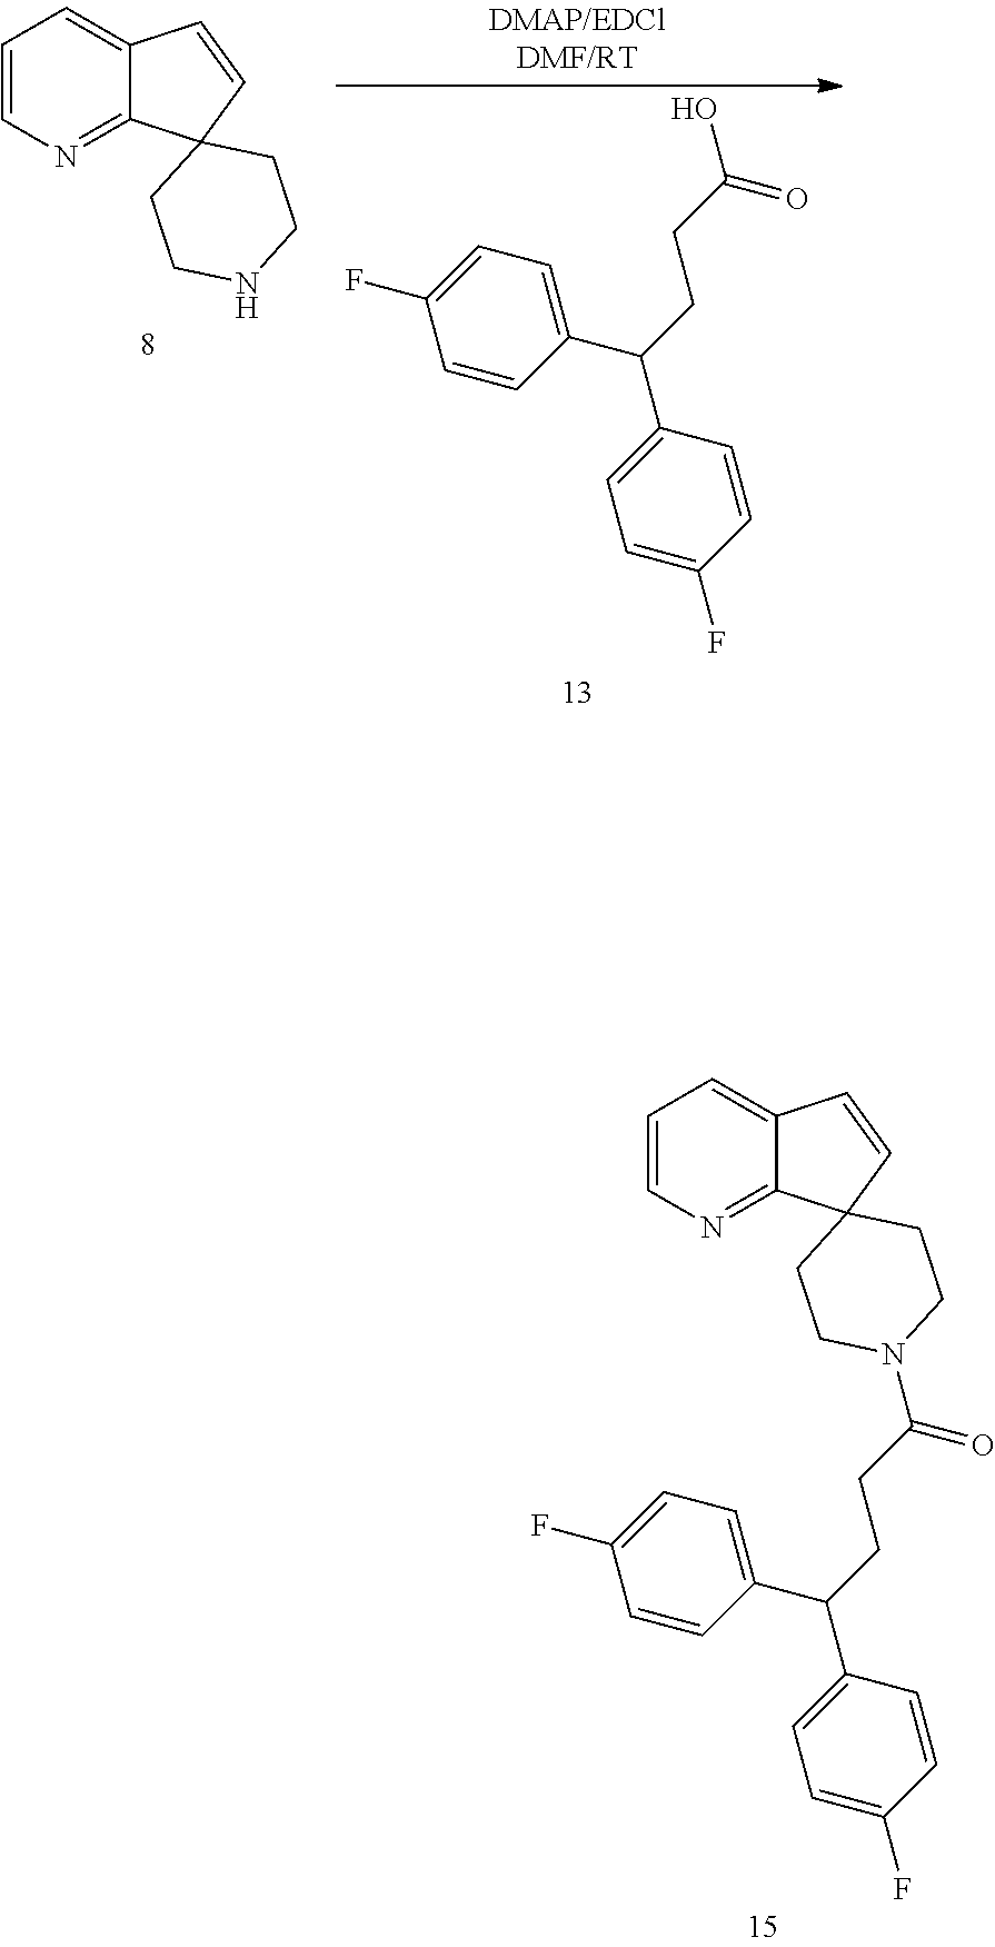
C1=CN=C2C(=C1)C=CC21CCN(C(CCC(C2=CC=C(F)C=C2)C2=CC=C(F)C=C2)=O)CC1.C1=C(F)C=CC(C(CCC(O)=O)C2=CC=C(F)C=C2)=C1.C1=CN=C2C(=C1)C=CC21CCNCC1
